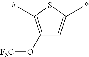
C1(O[F3C])=C(C)SC(C)=C1
